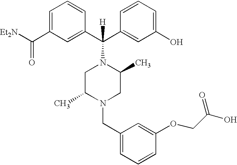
C1(C(C2=CC(O)=CC=C2)(N2CC(C)N(CC3=CC=CC(OCC(O)=O)=C3)CC2C)[H])=CC(C([Et2N])=O)=CC=C1
